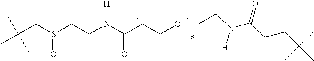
C(N(C(CCOCCN(C(CCC(C)(C)C)=O)[H])=O)[H])CS(CC(C)(C)C)=O
